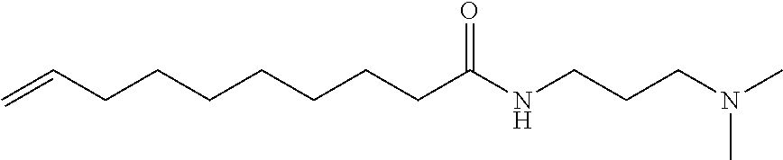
C(CCCCCCC(NCCCN(C)C)=O)C=C
